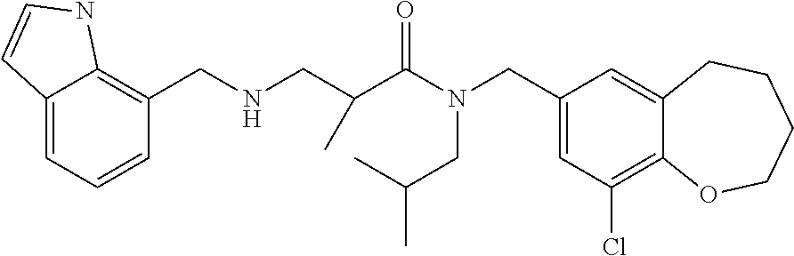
C1(CN(CC(C)C)C(=O)C(C)CNCC2=C3C(=CC=C2)C=CN3)=CC(Cl)=C2C(=C1)CCCCO2
